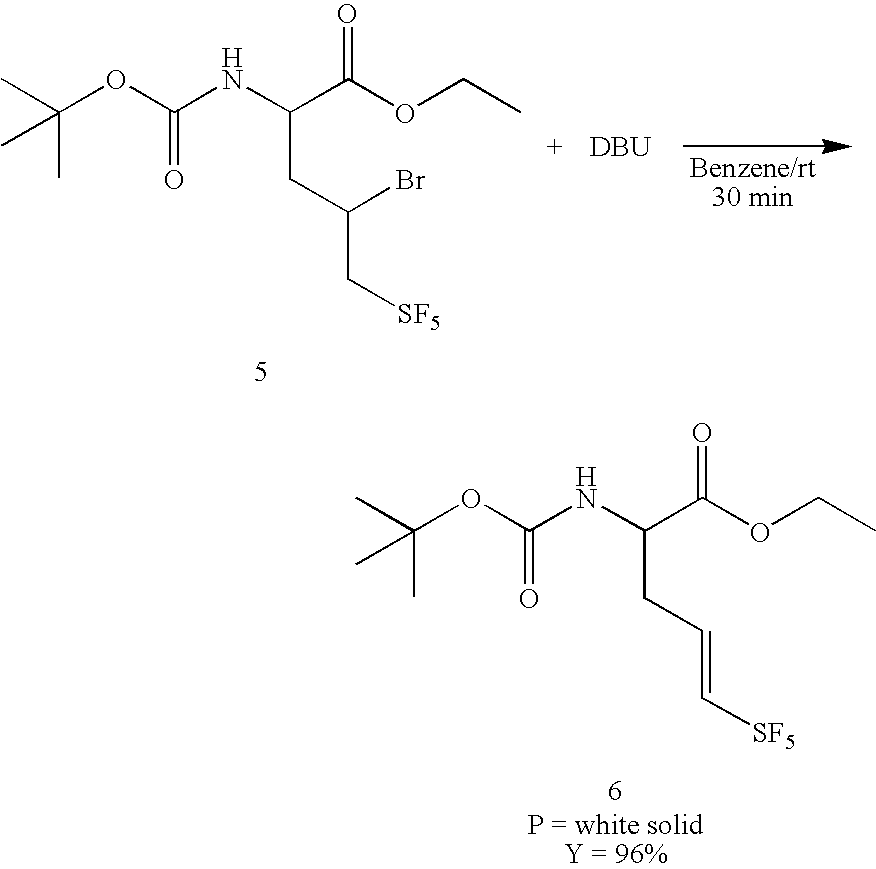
CC(OC(NC(C(OCC)=O)CC(C[SF5])Br)=O)(C)C.[DBU].CC(OC(NC(C(OCC)=O)CC=C[SF5])=O)(C)C
